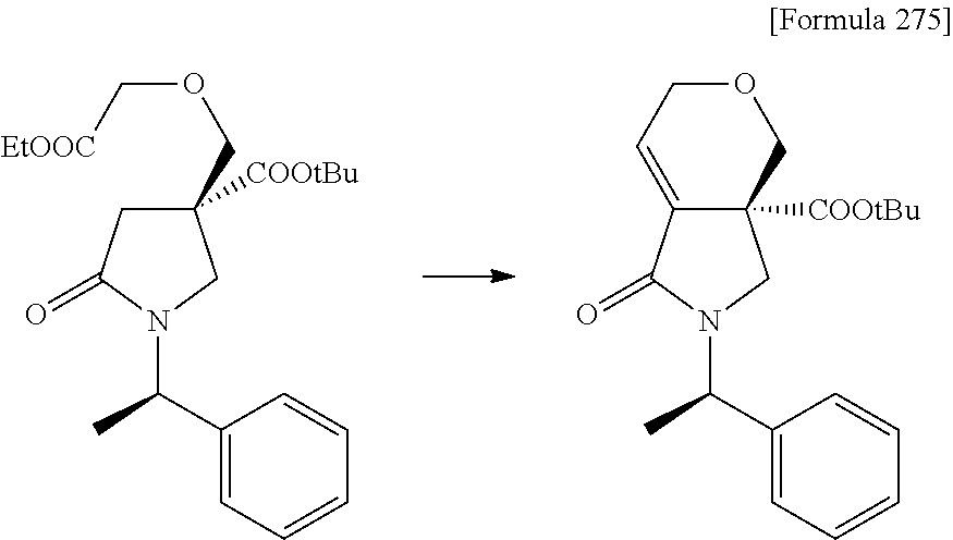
C1(COC[EtOOC])([COOtBu])CC(=O)N(C(C2=CC=CC=C2)C)C1.C12([COOtBu])C(=CCOC1)C(=O)N(C(C1=CC=CC=C1)C)C2
